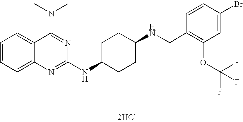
C1(NC2CCC(NCC3=C(OC(F)(F)F)C=C(Br)C=C3)CC2)=NC2=CC=CC=C2C(N(C)C)=N1.[2HCl]
